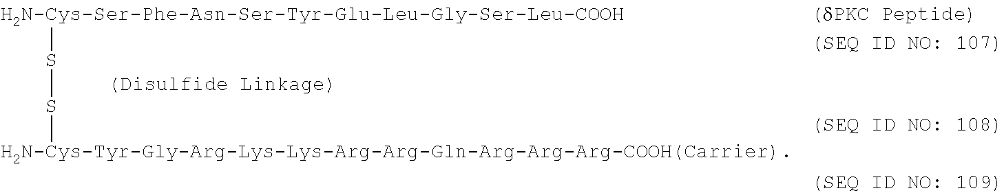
[H2N-Cys-Ser-Phe-Asn-Ser-Tyr-Glu-Leu-Gly-Ser-Leu-COOH]SS[H2N-Cys-Tyr-Gly-Arg-Lys-Lys-Arg-Arg-Gln-Arg-Arg-Arg-COOH(Carrier)]
